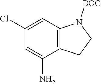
N1([BOC])C2=C(C(N)=CC(Cl)=C2)CC1
